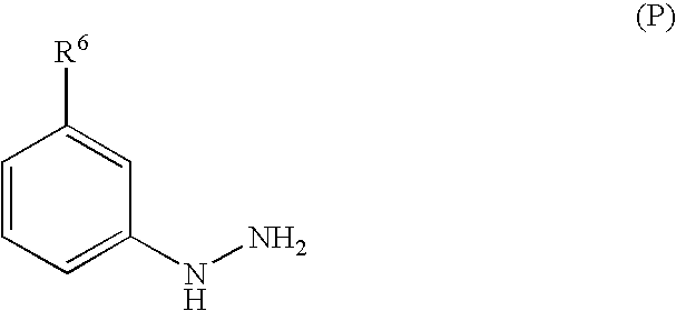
C1=CC=C(NN)C=C1[R6]
